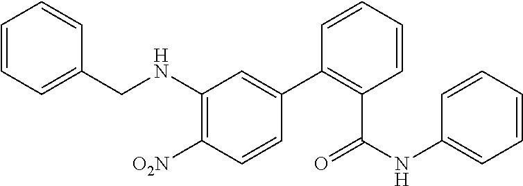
C1(CNC2=C([O2N])C=CC(C3=C(C(NC4=CC=CC=C4)=O)C=CC=C3)=C2)=CC=CC=C1
